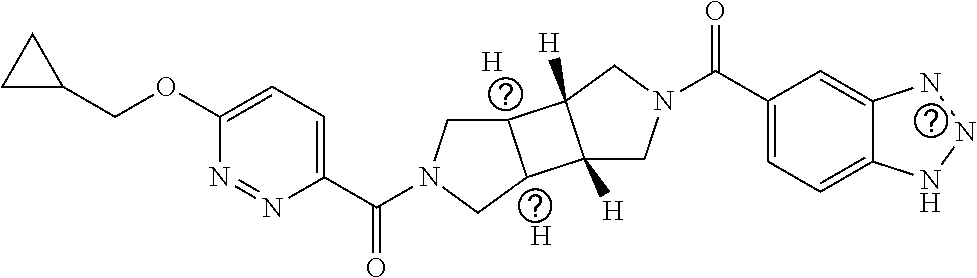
C1(OCC2CC2)=CC=C(C(N2CC3C(C2)C2([H])C3([H])CN(C(C3=CC=C4C(=C3)NNN4)=O)C2)=O)N=N1.[H].[H]
